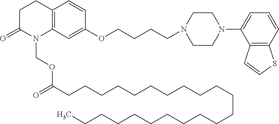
C12=C(C=C(OCCCCN3CCN(C4=CC=CC5=C4C=CS5)CC3)C=C1)N(COC(=O)CCCCCCCCCCCCCCCCCCCCCC)C(=O)CC2
